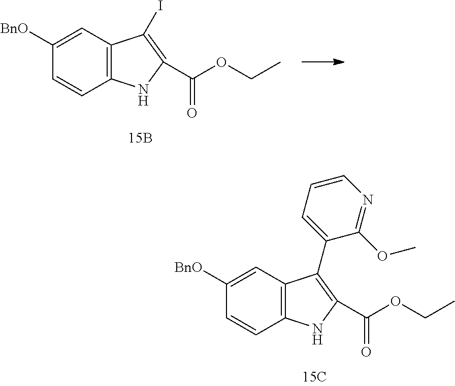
C12=C(C=C([BnO])C=C1)C(I)=C(C(OCC)=O)N2.C12=C(C=C([BnO])C=C1)C(C1=CC=CN=C1OC)=C(C(OCC)=O)N2
